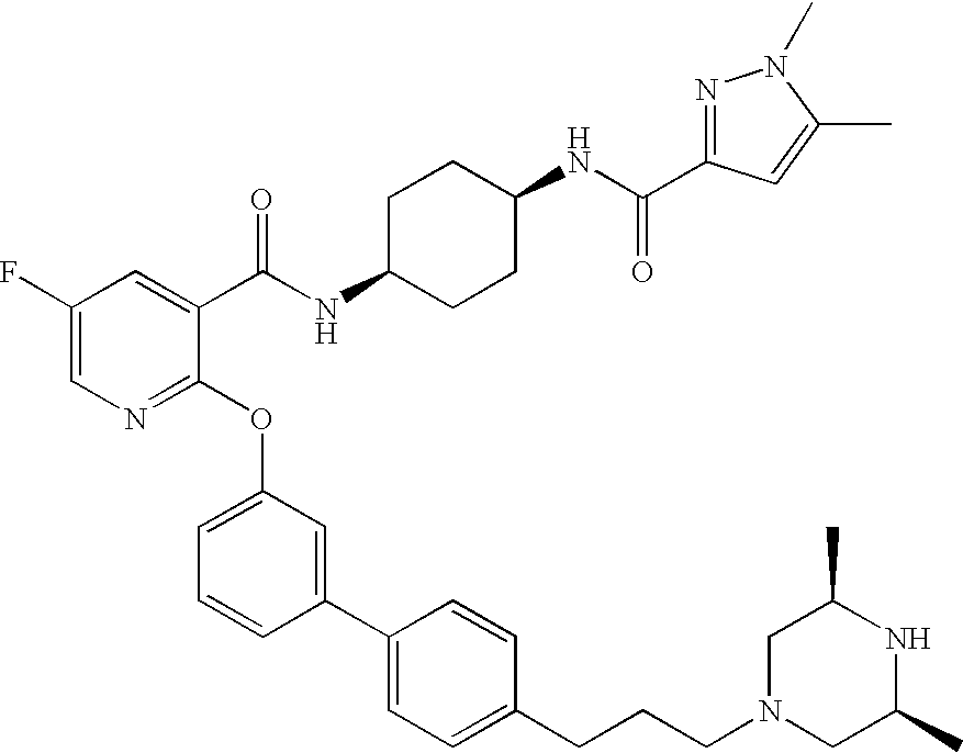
C1C(C)NC(C)CN1CCCC1=CC=C(C2=CC(OC3=NC=C(F)C=C3C(NC3CCC(NC(=O)C4=NN(C)C(C)=C4)CC3)=O)=CC=C2)C=C1
